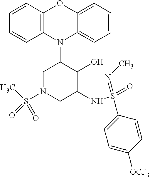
N1(C2CN(S(=O)(C)=O)CC(NS(=O)(=NC)C3=CC=C([OCF3])C=C3)C2O)C2=C(C=CC=C2)OC2=CC=CC=C12
